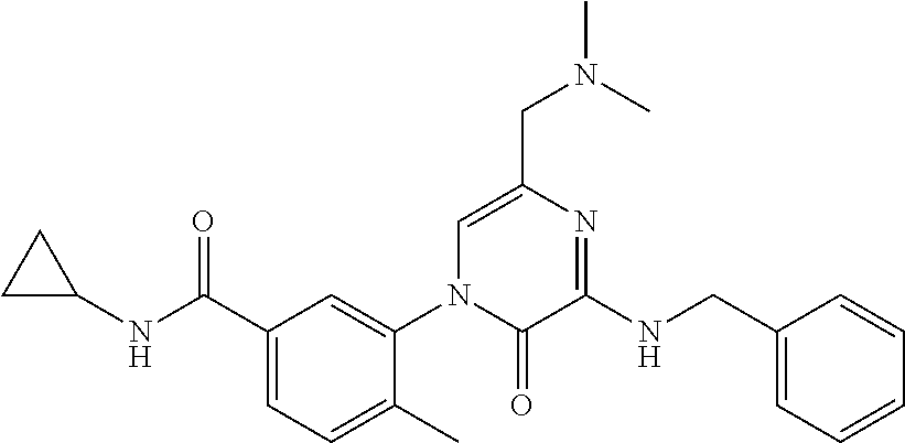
C1C(NC(C2=CC=C(C)C(N3C(=O)C(NCC4=CC=CC=C4)=NC(CN(C)C)=C3)=C2)=O)C1
